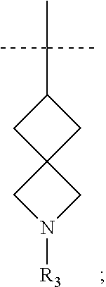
N1([R3])CC2(C1)CC(C(C)(C)C)C2
